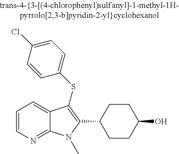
C1(C2=C(SC3=CC=C(Cl)C=C3)C3=CC=CN=C3N2C)CCC(O)CC1
